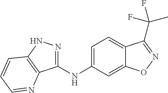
C1=C(NC2=NNC3=C2N=CC=C3)C=C2C(=C1)C(C(C)(F)F)=NO2
